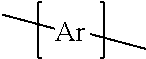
[Ar](C)C
